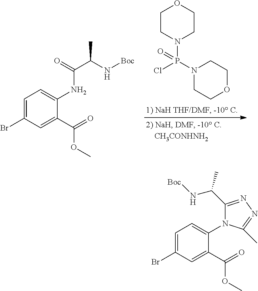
C1=C(Br)C=C(C(OC)=O)C(NC(C(N[Boc])C)=O)=C1.C1CN(P(N2CCOCC2)(=O)Cl)CCO1.C1=C(Br)C=C(C(OC)=O)C(N2C(C(N[Boc])C)=NN=C2C)=C1
